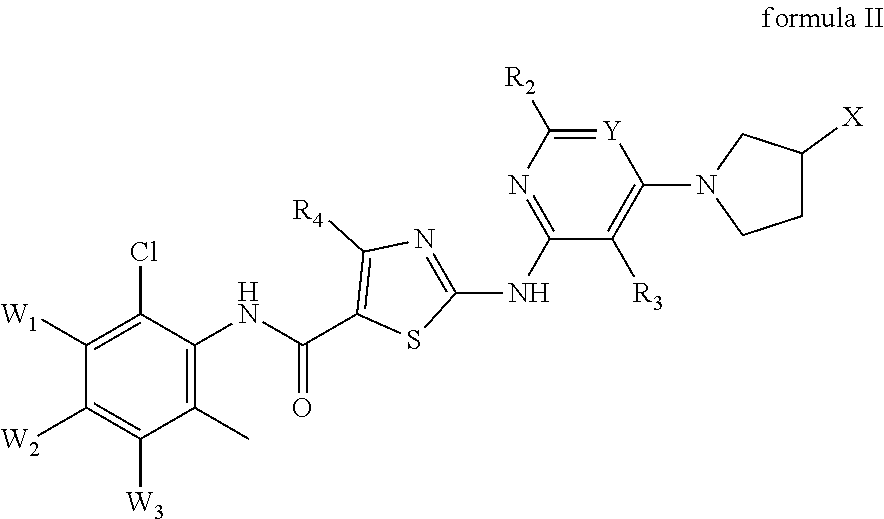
C1([W1])=C(Cl)C(NC(=O)C2=C([R4])N=C(NC3=NC([R2])=[Y]C(N4CCC([X])C4)=C3[R3])S2)=C(C)C([W3])=C1[W2]
